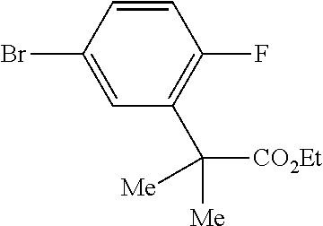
BrC1=CC(C([CO2Et])([Me])[Me])=C(F)C=C1
